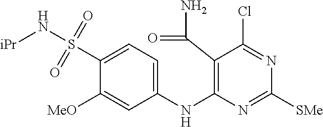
C1(S(N[iPr])(=O)=O)=CC=C(NC2=C(C(N)=O)C(Cl)=NC([SMe])=N2)C=C1[MeO]
